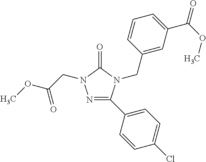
N1=C(C2=CC=C(Cl)C=C2)N(CC2=CC(C(OC)=O)=CC=C2)C(=O)N1CC(OC)=O
